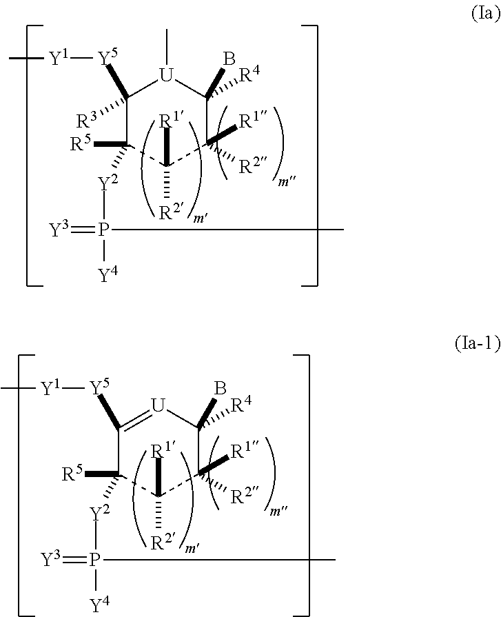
C1([Y5][Y1]C)([R3])C([R5])([Y2]P([Y4])(=[Y3])C)C([R1])([R2])C([R1])([R2])C(B)([R4])[U]1C.C1([Y5][Y1]C)=[U]C(B)([R4])C([R1])([R2])C([R1])([R2])C1([R5])[Y2]P([Y4])(=[Y3])C
